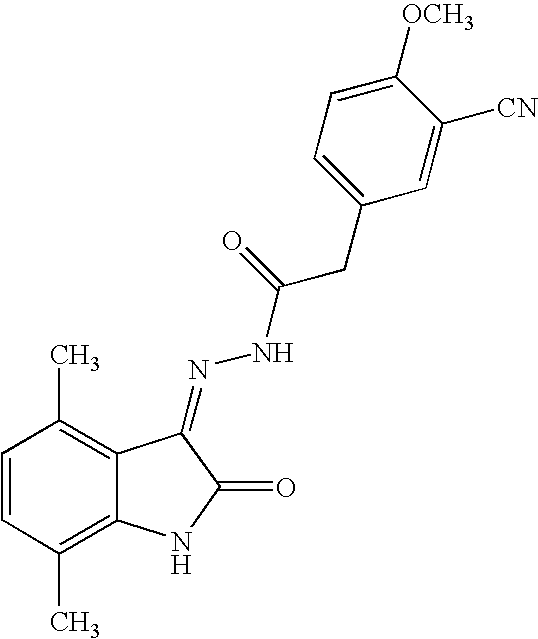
C1=CC(C)=C2C(=C1C)C(=NNC(CC1=CC=C([OCH3])C([CN])=C1)=O)C(=O)N2
